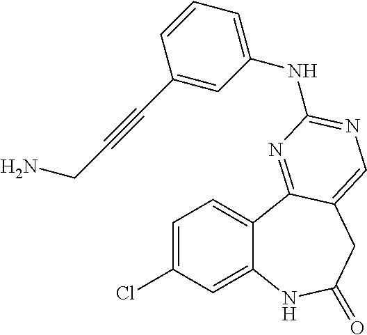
C1=C(Cl)C=C2C(=C1)C1=NC(NC3=CC=CC(C#CCN)=C3)=NC=C1CC(=O)N2
